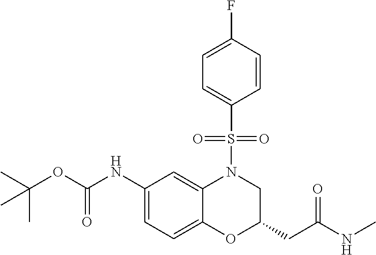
C1(NC(OC(C)(C)C)=O)=CC=C2C(=C1)N(S(C1=CC=C(F)C=C1)(=O)=O)CC(CC(=O)NC)O2
